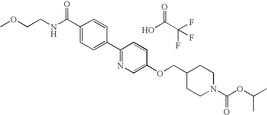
C(C1=CC=C(C2=NC=C(OCC3CCN(C(=O)OC(C)C)CC3)C=C2)C=C1)(NCCOC)=O.OC(C(F)(F)F)=O
